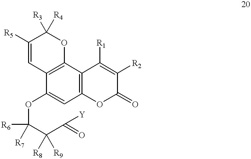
C12=C(C3=C(C=C1OC(C(C(=O)[Y])([R8])[R9])([R6])[R7])OC(=O)C([R2])=C3[R1])OC([R3])([R4])C([R5])=C2
